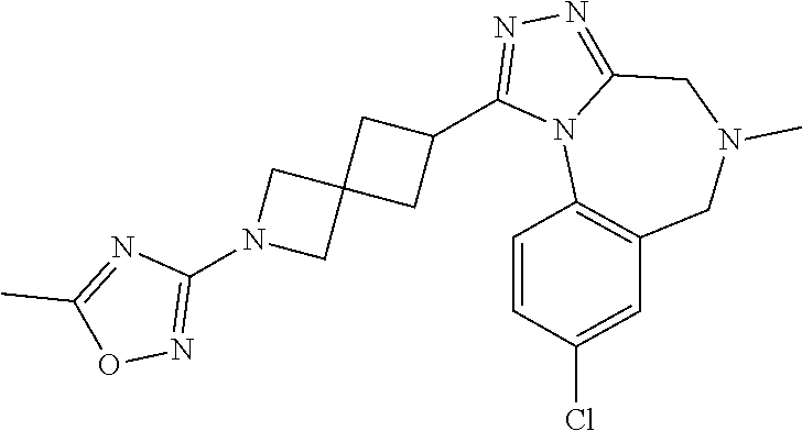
C1(N2CC3(C2)CC(C2=NN=C4N2C2=C(CN(C)C4)C=C(Cl)C=C2)C3)=NOC(C)=N1
